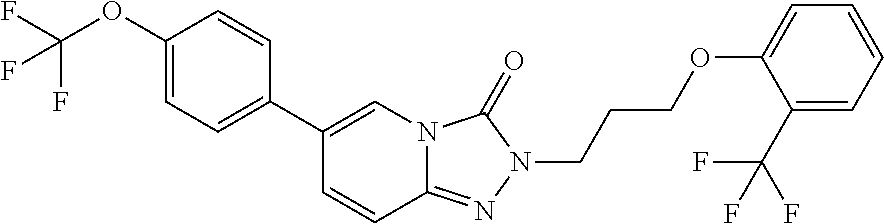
N12C(=NN(CCCOC3=CC=CC=C3C(F)(F)F)C1=O)C=CC(C1=CC=C(OC(F)(F)F)C=C1)=C2
